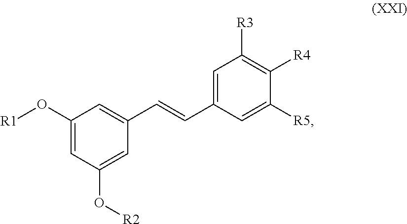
C1=C(O[R2])C=C(O[R1])C=C1C=CC1=CC([R3])=C([R4])C([R5])=C1
